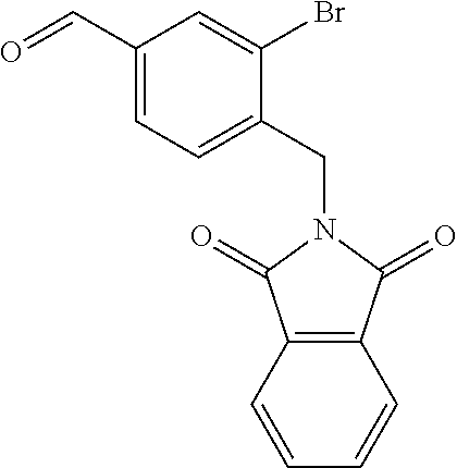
C12=C(C(=O)N(CC3=CC=C(C=O)C=C3Br)C1=O)C=CC=C2
